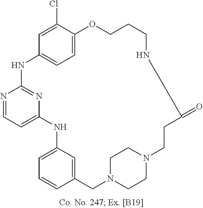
N1=CC=C2N=C1NC1=CC=C(C(Cl)=C1)OCCCNC(=O)CCN1CCN(CC3=CC(=CC=C3)N2)CC1
